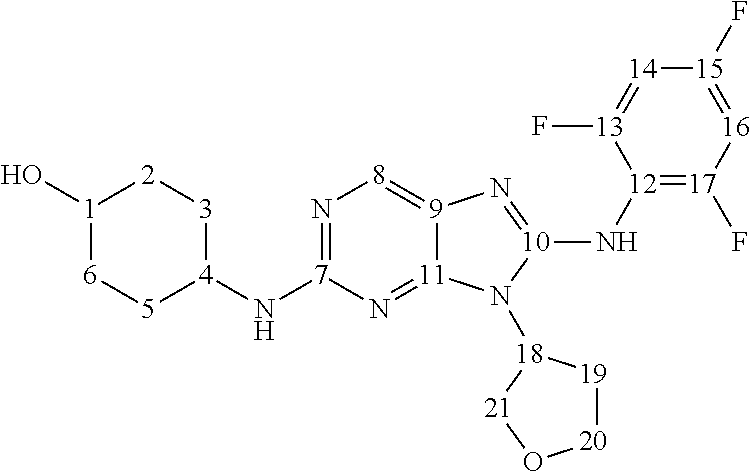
N1=[7](N[4]2[3][2][1](O)[6][5]2)N=[11]2[9](=[8]1)N=[10](N[12]1=[17](F)[16]=[15](F)[14]=[13]1F)N2[18]1[19][20]O[21]1
